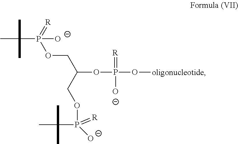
CC(P(=[R])(OCC(OP(O[oligonucleotide])(=[R])[O-])COP(C(C)(C)C)([O-])=[R])[O-])(C)C
